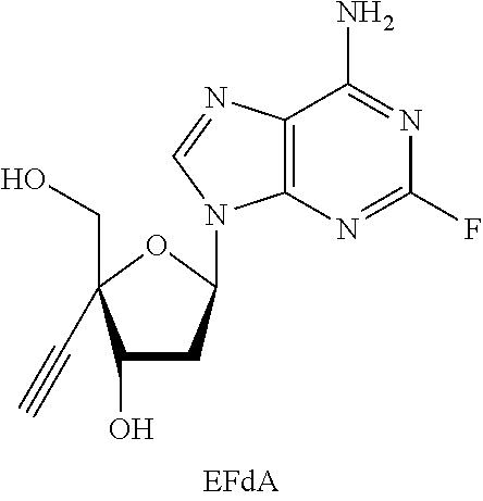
N1=C(F)N=C(N)C2=C1N(C1CC(O)C(CO)(C#C)O1)C=N2
